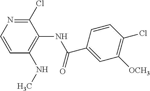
C1(Cl)=NC=CC(NC)=C1NC(C1=CC([OCH3])=C(Cl)C=C1)=O
